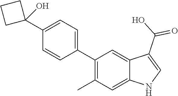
C1(C2=CC=C(C3(O)CCC3)C=C2)=C(C)C=C2C(=C1)C(C(O)=O)=CN2
